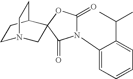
C1N2CC3(C(C1)CC2)OC(=O)N(C1=CC=CC=C1C(C)C)C3=O
